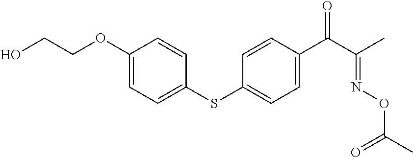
OCCOC1=CC=C(SC2=CC=C(C(=O)C(=NOC(=O)C)C)C=C2)C=C1
